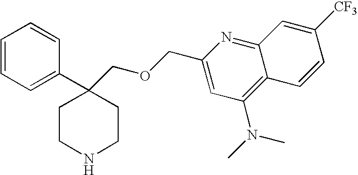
C1=CC=C(C2(COCC3=CC(N(C)C)=C4C(=N3)C=C([CF3])C=C4)CCNCC2)C=C1
